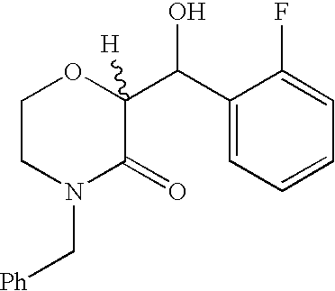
C1CN(C[Ph])C(=O)C(C(C2=CC=CC=C2F)O)([H])O1
